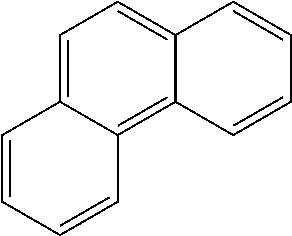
C1=C2C(=C3C(=C1)C=CC=C3)C=CC=C2
